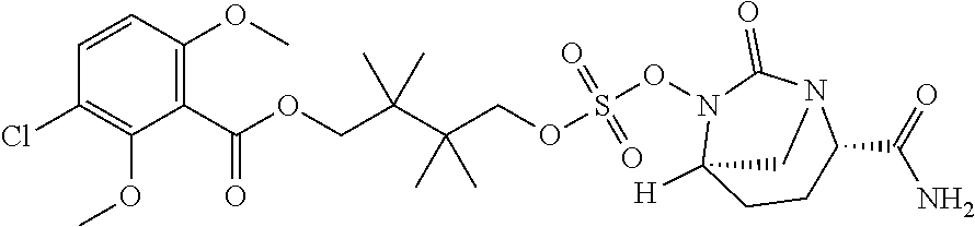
C(C(C(COC(C1=C(OC)C=CC(Cl)=C1OC)=O)(C)C)(C)C)OS(ON1C(=O)N2C(C(N)=O)CCC1([H])C2)(=O)=O
